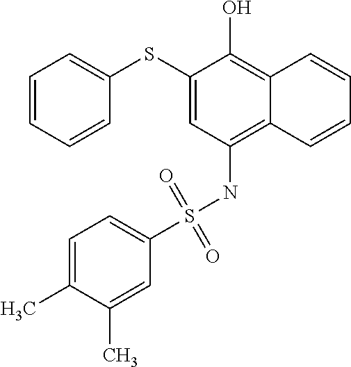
C1(SC2=CC=CC=C2)=CC(NS(C2=CC=C(C)C(C)=C2)(=O)=O)=C2C(=C1O)C=CC=C2
